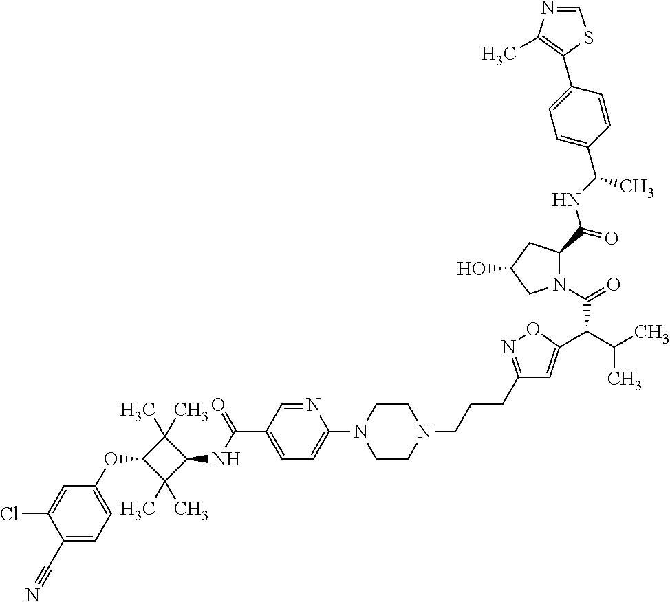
C1(C#N)=CC=C(OC2C(C)(C)C(NC(=O)C3=CC=C(N4CCN(CCCC5=NOC(C(C(C)C)C(N6C(C(=O)NC(C7=CC=C(C8=C(C)N=CS8)C=C7)C)CC(O)C6)=O)=C5)CC4)N=C3)C2(C)C)C=C1Cl
